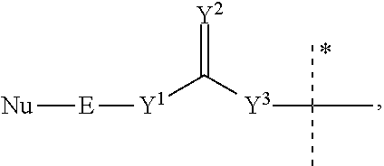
[Y3](C([Y1][E][Nu])=[Y2])C(C)(C)C
